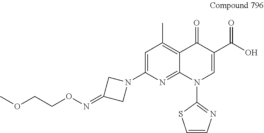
COCCON=C1CN(C2=CC(C)=C3C(=N2)N(C2=NC=CS2)C=C(C(O)=O)C3=O)C1
